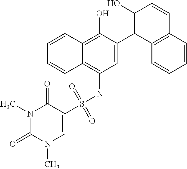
C1=C(C2=C(O)C=CC3=C2C=CC=C3)C(O)=C2C(=C1NS(C1=CN(C)C(=O)N(C)C1=O)(=O)=O)C=CC=C2
